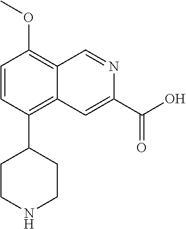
C1=CC(C2CCNCC2)=C2C(=C1OC)C=NC(C(O)=O)=C2
